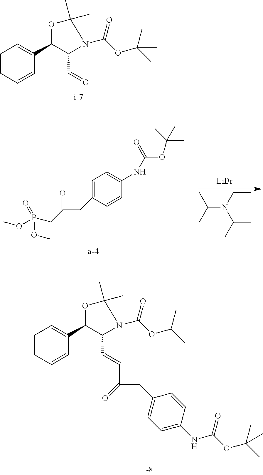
C1=CC=CC(C2C(C=O)N(C(=O)OC(C)(C)C)C(C)(C)O2)=C1.C(N(CC)C(C)C)(C)C.[LiBr].C1=C(CC(=O)CP(=O)(OC)OC)C=CC(NC(OC(C)(C)C)=O)=C1.C1=CC=CC(C2C(C=CC(CC3=CC=C(NC(OC(C)(C)C)=O)C=C3)=O)N(C(=O)OC(C)(C)C)C(C)(C)O2)=C1
